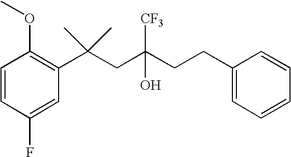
C1(F)=CC(C(CC(CCC2=CC=CC=C2)(O)[CF3])(C)C)=C(OC)C=C1
